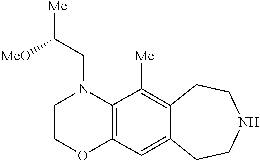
C(N1CCOC2=C1C([Me])=C1C(=C2)CCNCC1)C([Me])[MeO]
